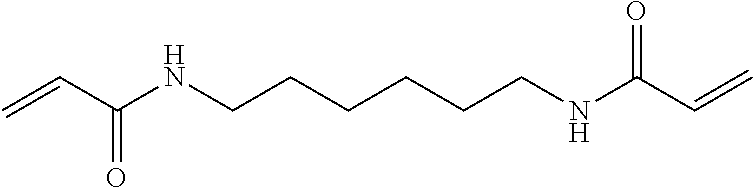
C=CC(NCCCCCCNC(C=C)=O)=O
